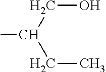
C(C(CC)C)O
